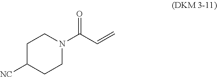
C1C([NC])CCN(C(C=C)=O)C1
